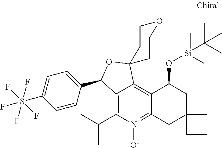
C12=C(C(C)C)[N+]([O-])=C3C(=C1C1(OC2C2=CC=C(S(F)(F)(F)(F)F)C=C2)CCOCC1)C(O[Si](C(C)(C)C)(C)C)CC1(C3)CCC1
